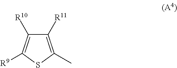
C1([R11])=C(C)SC([R9])=C1[R10]
